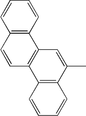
C12=C(C=CC=C1)C1=C(C=C2)C2=C(C(C)=C1)C=CC=C2
